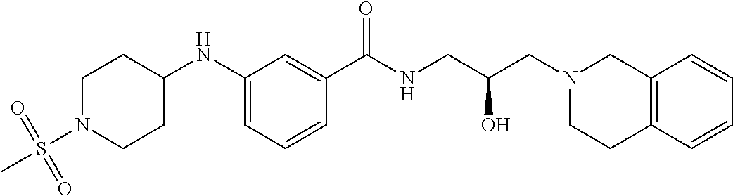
C1=C(NC2CCN(S(C)(=O)=O)CC2)C=C(C(NCC(CN2CC3=C(CC2)C=CC=C3)O)=O)C=C1
